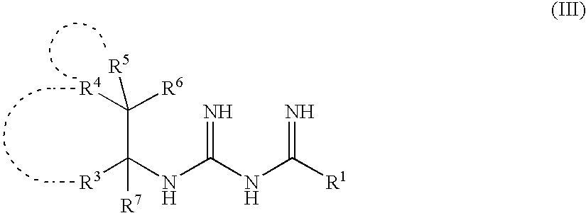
N=C(NC(=N)[R1])NC(C([R6])([R4])[R5])([R3])[R7]
